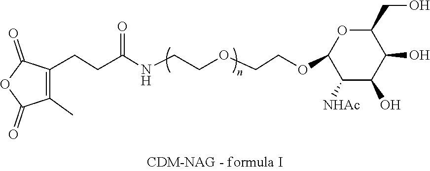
C1(CO)OC(OCCOCCNC(CCC2=C(C)C(=O)OC2=O)=O)C([NHAc])C(O)C1O
